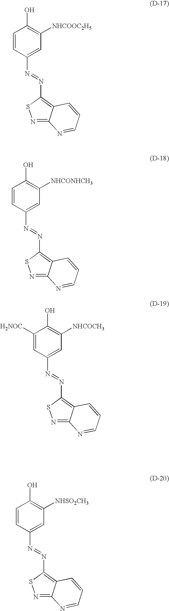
C1=CC(O)=C([NHCOOC2H5])C=C1N=NC1=C2C(=NS1)N=CC=C2.C1=CC(O)=C([NHCONHCH3])C=C1N=NC1=C2C(=NS1)N=CC=C2.C1=C([H2NOC])C(O)=C([NHCOCH3])C=C1N=NC1=C2C(=NS1)N=CC=C2.C1=CC(O)=C([NHSO2CH3])C=C1N=NC1=C2C(=NS1)N=CC=C2
